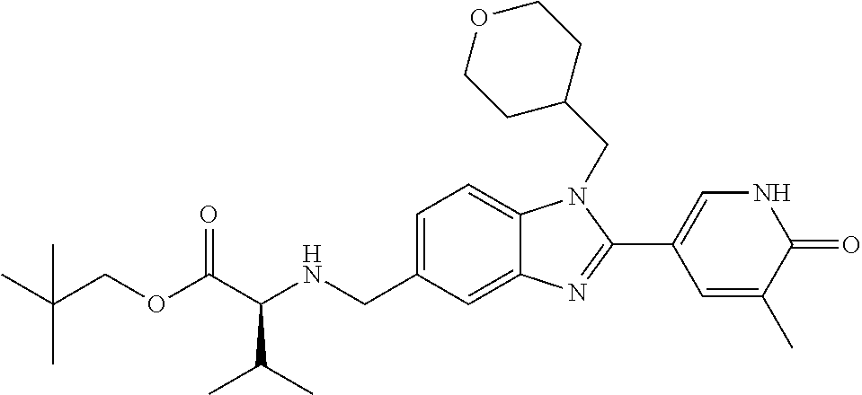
C1=C(CNC(C(OCC(C)(C)C)=O)C(C)C)C=C2C(=C1)N(CC1CCOCC1)C(C1=CNC(=O)C(C)=C1)=N2
